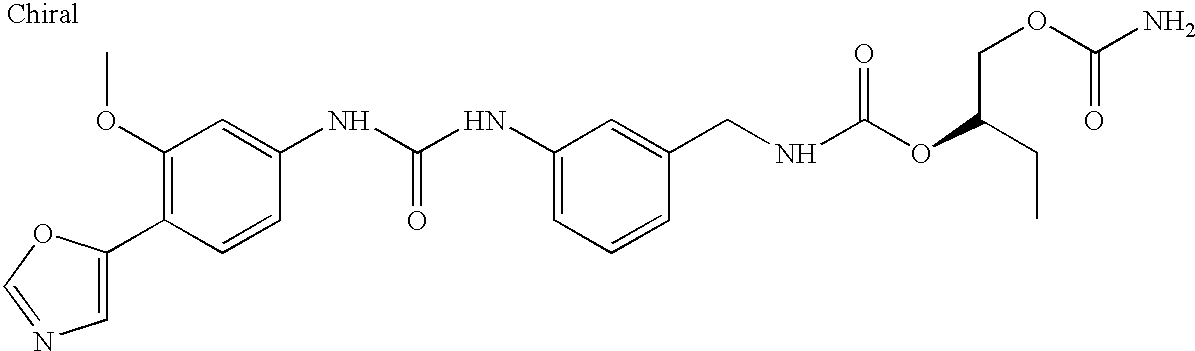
C1=C(C2=C(OC)C=C(NC(NC3=CC=CC(CNC(OC(CC)COC(=O)N)=O)=C3)=O)C=C2)OC=N1
